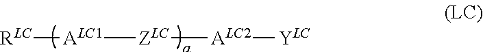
[RLC][ALC1][ZLC][ALC2][YLC]
